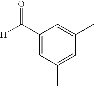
C1(C([H])=O)=CC(C)=CC(C)=C1
